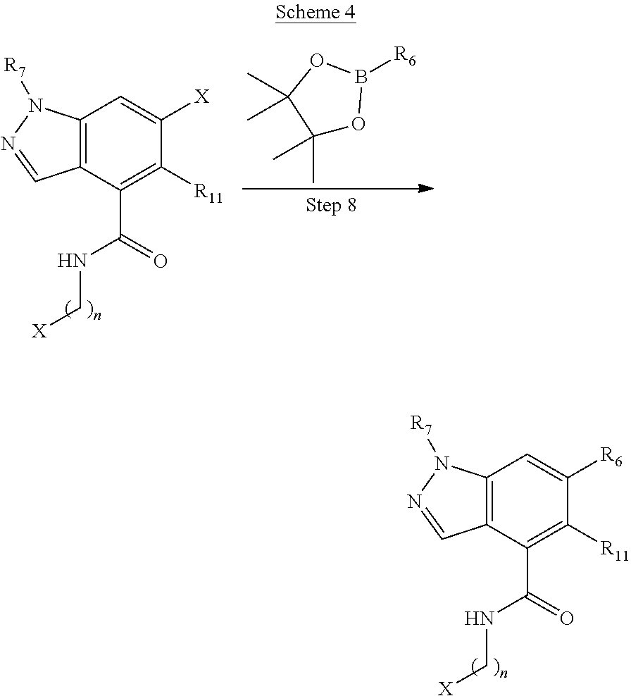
C1(C)(C)OB([R6])OC1(C)C.C12=C(C(C(=O)NC[X])=C([R11])C([X])=C1)C=NN2[R7].C12=C(C(C(=O)NC[X])=C([R11])C([R6])=C1)C=NN2[R7]
